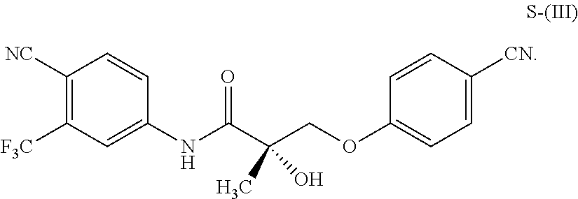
C1(NC(C(COC2=CC=C([CN])C=C2)(O)C)=O)=CC([F3C])=C([NC])C=C1
